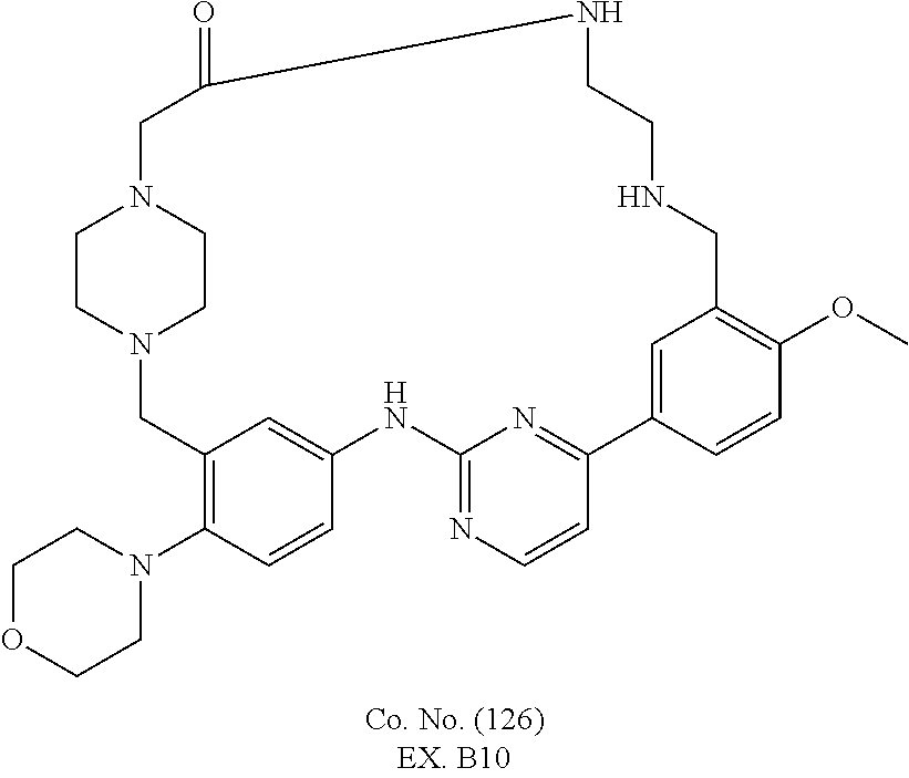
N12CC3=C(N4CCOCC4)C=CC(=C3)NC3=NC=CC(=N3)C3=CC(=C(OC)C=C3)CNCCNC(=O)CN(CC1)CC2
